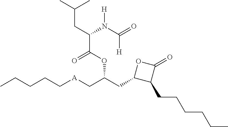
CCCCC[A]CC(CC1C(CCCCCC)C(=O)O1)OC(C(N(C(=O)[H])[H])CC(C)C)=O
